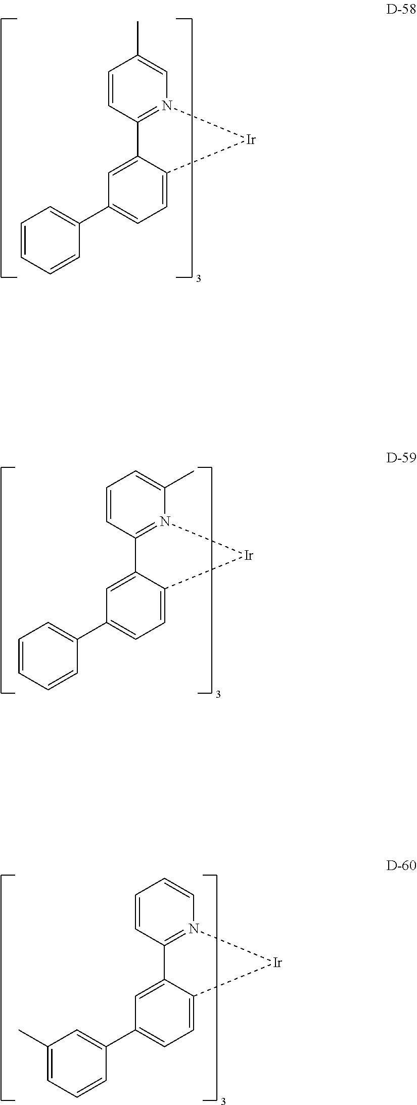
C1(C)=CN2=C(C=C1)C1=CC(C3=CC=CC=C3)=CC=C1[Ir]2.C1=C(C)N2=C(C=C1)C1=CC(C3=CC=CC=C3)=CC=C1[Ir]2.C1=CN2=C(C=C1)C1=CC(C3=CC(C)=CC=C3)=CC=C1[Ir]2
